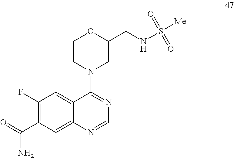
C1CN(C2=NC=NC3=CC(C(=O)N)=C(F)C=C23)CC(CNS([Me])(=O)=O)O1
